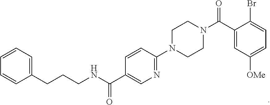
C1(CCCNC(C2=CN=C(N3CCN(C(C4=CC([OMe])=CC=C4Br)=O)CC3)C=C2)=O)=CC=CC=C1
